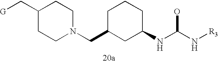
C1(C[G])CCN(CC2CC(NC(N[R3])O)CCC2)CC1
